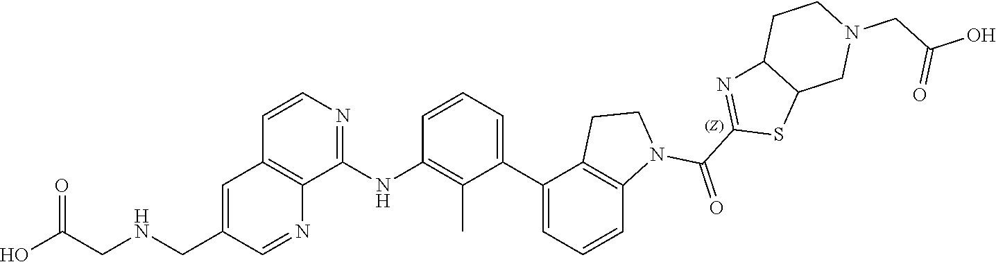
C1=CC=C(C2=CC=CC3=C2CCN3C(C2=NC3C(S2)CN(CC(O)=O)CC3)=O)C(C)=C1NC1=NC=CC2=C1N=CC(CNCC(O)=O)=C2
